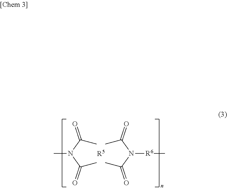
C(N(C(=O)C)C)(=O)C.[R5].C(N(C(=O)C)[R6]C)(=O)C
